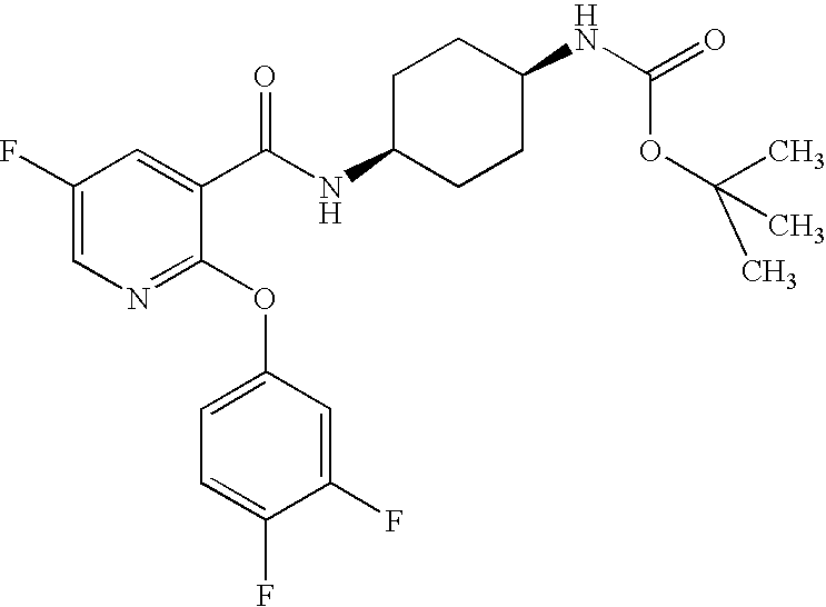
C1(F)=CN=C(OC2=CC=C(F)C(F)=C2)C(C(NC2CCC(NC(=O)OC(C)(C)C)CC2)=O)=C1
